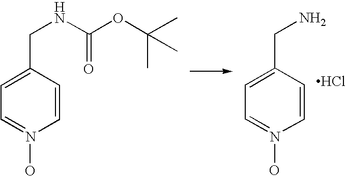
C1=N(O)C=CC(CNC(=O)OC(C)(C)C)=C1.C1=N(O)C=CC(CN)=C1.Cl
